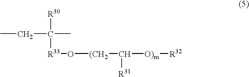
C(C(C)([R30])[R33]O[(CH2]C([O)m][R32])[R31])C
